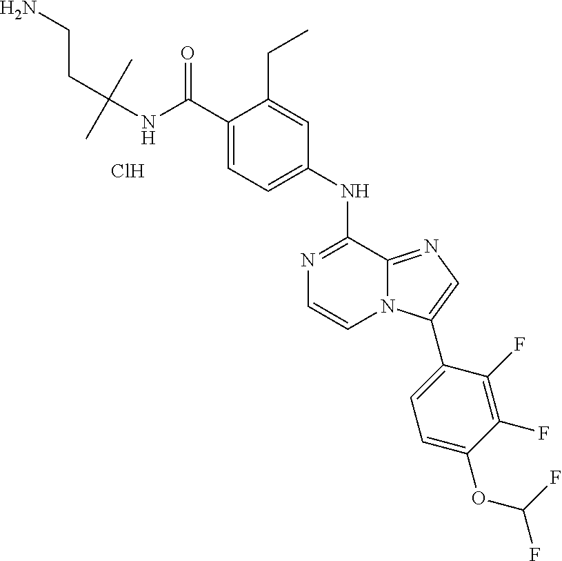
C1(C(NC(CCN)(C)C)=O)=CC=C(NC2=NC=CN3C2=NC=C3C2=CC=C(OC(F)F)C(F)=C2F)C=C1CC.Cl
